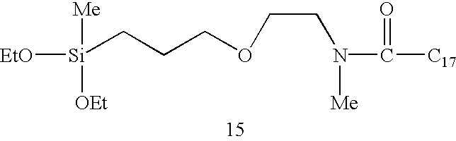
[EtO][Si](CCCOCCN(C(=O)[C17])[Me])([Me])[OEt]
